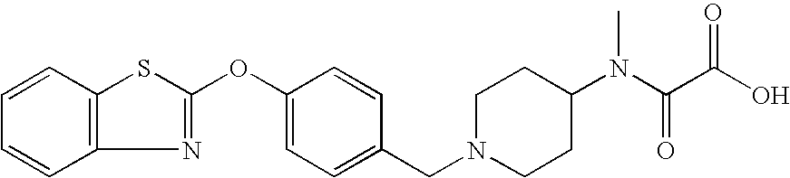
C12=C(C=CC=C1)SC(OC1=CC=C(CN3CCC(N(C(C(O)=O)=O)C)CC3)C=C1)=N2
